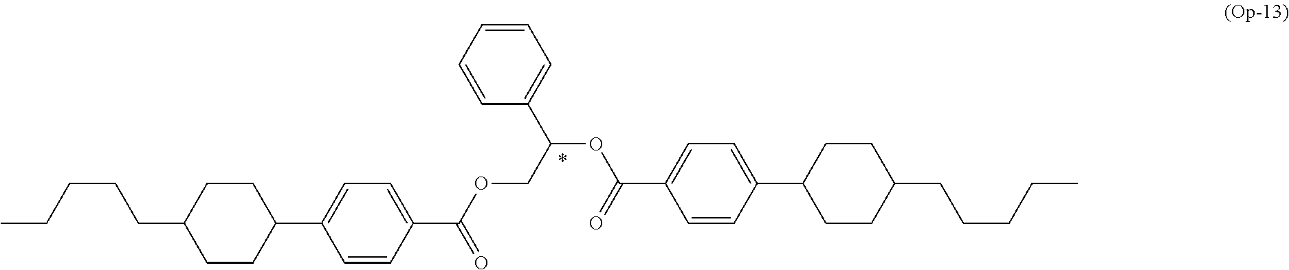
CCCCCC1CCC(C2=CC=C(C(=O)OCC(C3=CC=CC=C3)OC(=O)C3=CC=C(C4CCC(CCCCC)CC4)C=C3)C=C2)CC1
